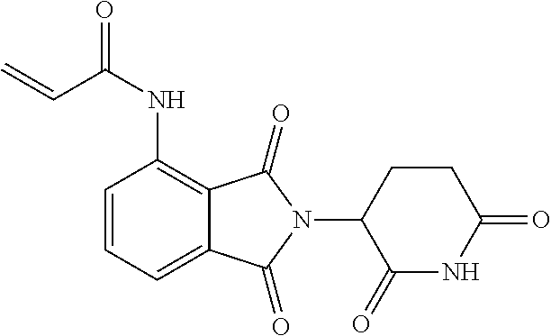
C1=CC=C2C(=C1NC(C=C)=O)C(=O)N(C1C(=O)NC(=O)CC1)C2=O
